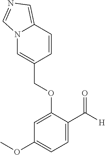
N12C=C(COC3=CC(OC)=CC=C3C([H])=O)C=CC1=CN=C2
